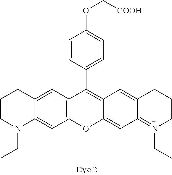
[COOH]COC1=CC=C(C2=C3C(=CC4=N(CC)CCCC4=C3)OC3=C2C=C2CCCN(CC)C2=C3)C=C1
